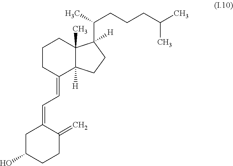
C1(=CC=C2CC(O)CCC2=C)C2([H])C(C)(CCC1)C(C(C)CCCC(C)C)([H])CC2
